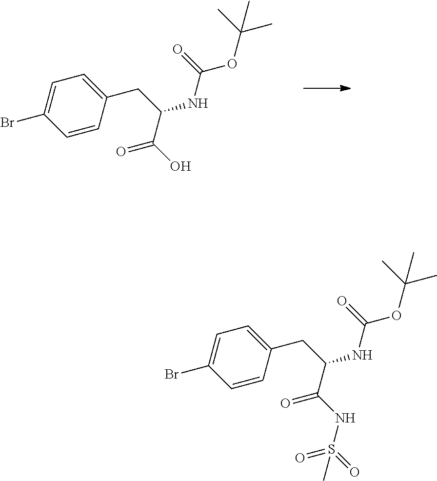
C1=CC(CC(NC(OC(C)(C)C)=O)C(O)=O)=CC=C1Br.C1=CC(CC(NC(OC(C)(C)C)=O)C(NS(=O)(=O)C)=O)=CC=C1Br
